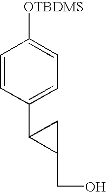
C1=CC(C2C(CO)C2)=CC=C1[OTBDMS]
